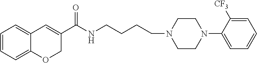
C1=CC=C2C(=C1)C=C(C(NCCCCN1CCN(C3=CC=CC=C3[CF3])CC1)=O)CO2
